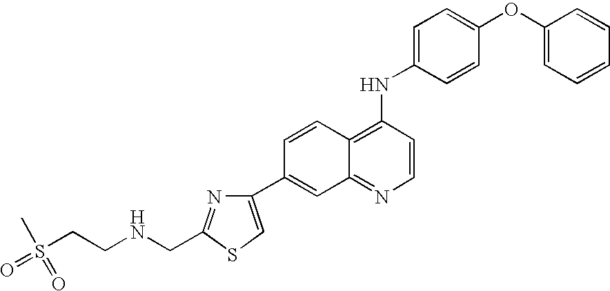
C1=CC(NC2=CC=C(OC3=CC=CC=C3)C=C2)=C2C(=N1)C=C(C1=CSC(CNCCS(=O)(C)=O)=N1)C=C2
